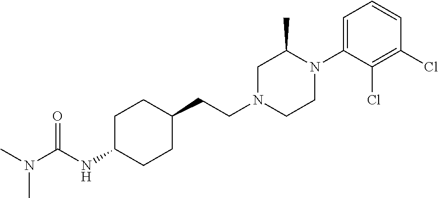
C1C(NC(N(C)C)=O)CCC(CCN2CCN(C3=CC=CC(Cl)=C3Cl)C(C)C2)C1
